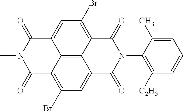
C12=C(Br)C=C3C4=C1C(=CC(Br)=C4C(=O)N(C1=C([C2H5])C=CC=C1C)C3=O)C(=O)N(C)C2=O
